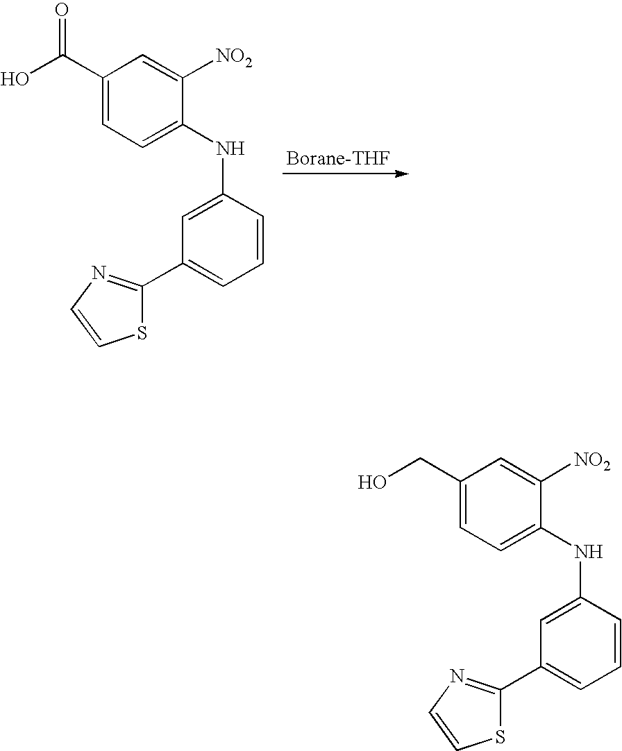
C1(C(O)=O)=CC=C(NC2=CC(C3=NC=CS3)=CC=C2)C([NO2])=C1.C1(CO)=CC=C(NC2=CC(C3=NC=CS3)=CC=C2)C([NO2])=C1
